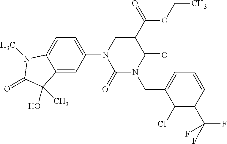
C1(=O)N(CC2=CC=CC(C(F)(F)F)=C2Cl)C(=O)C(C(OCC)=O)=CN1C1=CC=C2C(=C1)C(O)(C)C(=O)N2C
